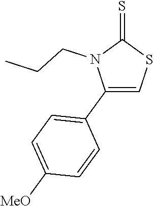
C1(C2=CC=C([MeO])C=C2)=CSC(=S)N1CCC
